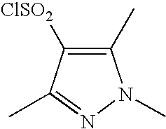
N1=C(C)C([ClSO2])=C(C)N1C
